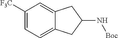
C1([F3C])=CC=C2C(=C1)CC(N[Boc])C2
